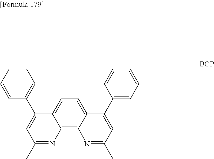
C1=CC=CC=C1C1=CC(C)=NC2=C3C(=CC=C12)C(C1=CC=CC=C1)=CC(C)=N3
